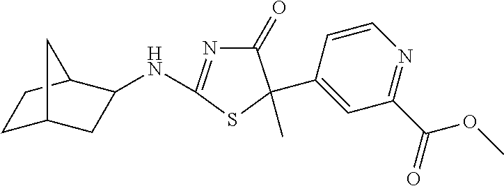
N(C1=NC(=O)C(C2=CC(C(=O)OC)=NC=C2)(C)S1)C1CC2CCC1C2
